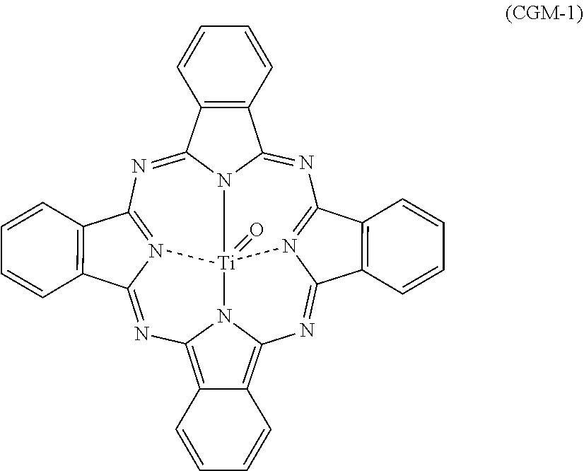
N1=C2N3C(=NC4=N5C(=NC6=C7C(=C8N=C9N(=C1C1=C9C=CC=C1)[Ti]53(=O)N86)C=CC=C7)C1=C4C=CC=C1)C1=C2C=CC=C1
